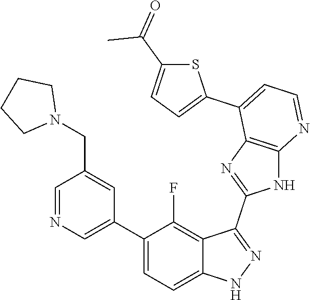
C1=NC=C(C2=CC=C3C(=C2F)C(C2=NC4=C(N2)N=CC=C4C2=CC=C(C(=O)C)S2)=NN3)C=C1CN1CCCC1
